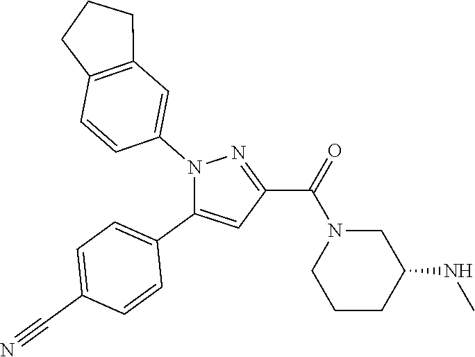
C1=C(C#N)C=CC(C2=CC(C(=O)N3CCCC(NC)C3)=NN2C2=CC3=C(C=C2)CCC3)=C1
